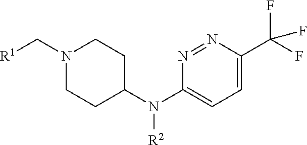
C1=C(C(F)(F)F)N=NC(N(C2CCN(C[R1])CC2)[R2])=C1
